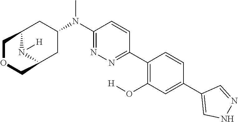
C1(C2=CC(O[H])=C(C3=NN=C(N(C)C4CC5N([H])C(C4)COC5)C=C3)C=C2)=CNN=C1
